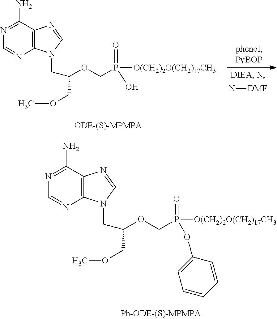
C12=C(C(N)=NC=N1)N=CN2CC(OCP(=O)([O(CH2)2O(CH2)17CH3])OC1=CC=CC=C1)COC.N[DMF].C12=C(C(N)=NC=N1)N=CN2CC(OCP(=O)([O(CH2)2O(CH2)17CH3])O)COC
